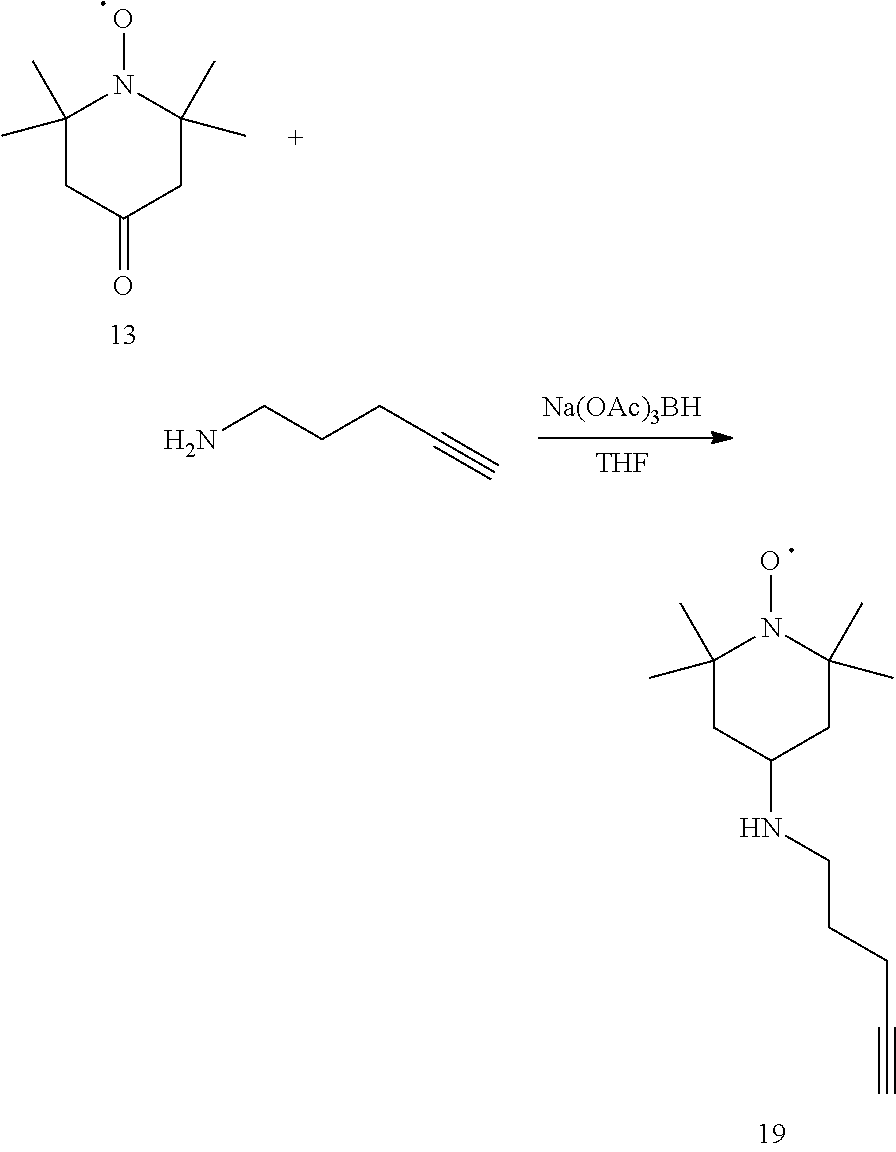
C1(C)(C)CC(=O)CC(C)(C)N1O.[Na(OAc)3BH].[THF].NCCCC#C.C1(C)(C)CC(NCCCC#C)CC(C)(C)N1O
